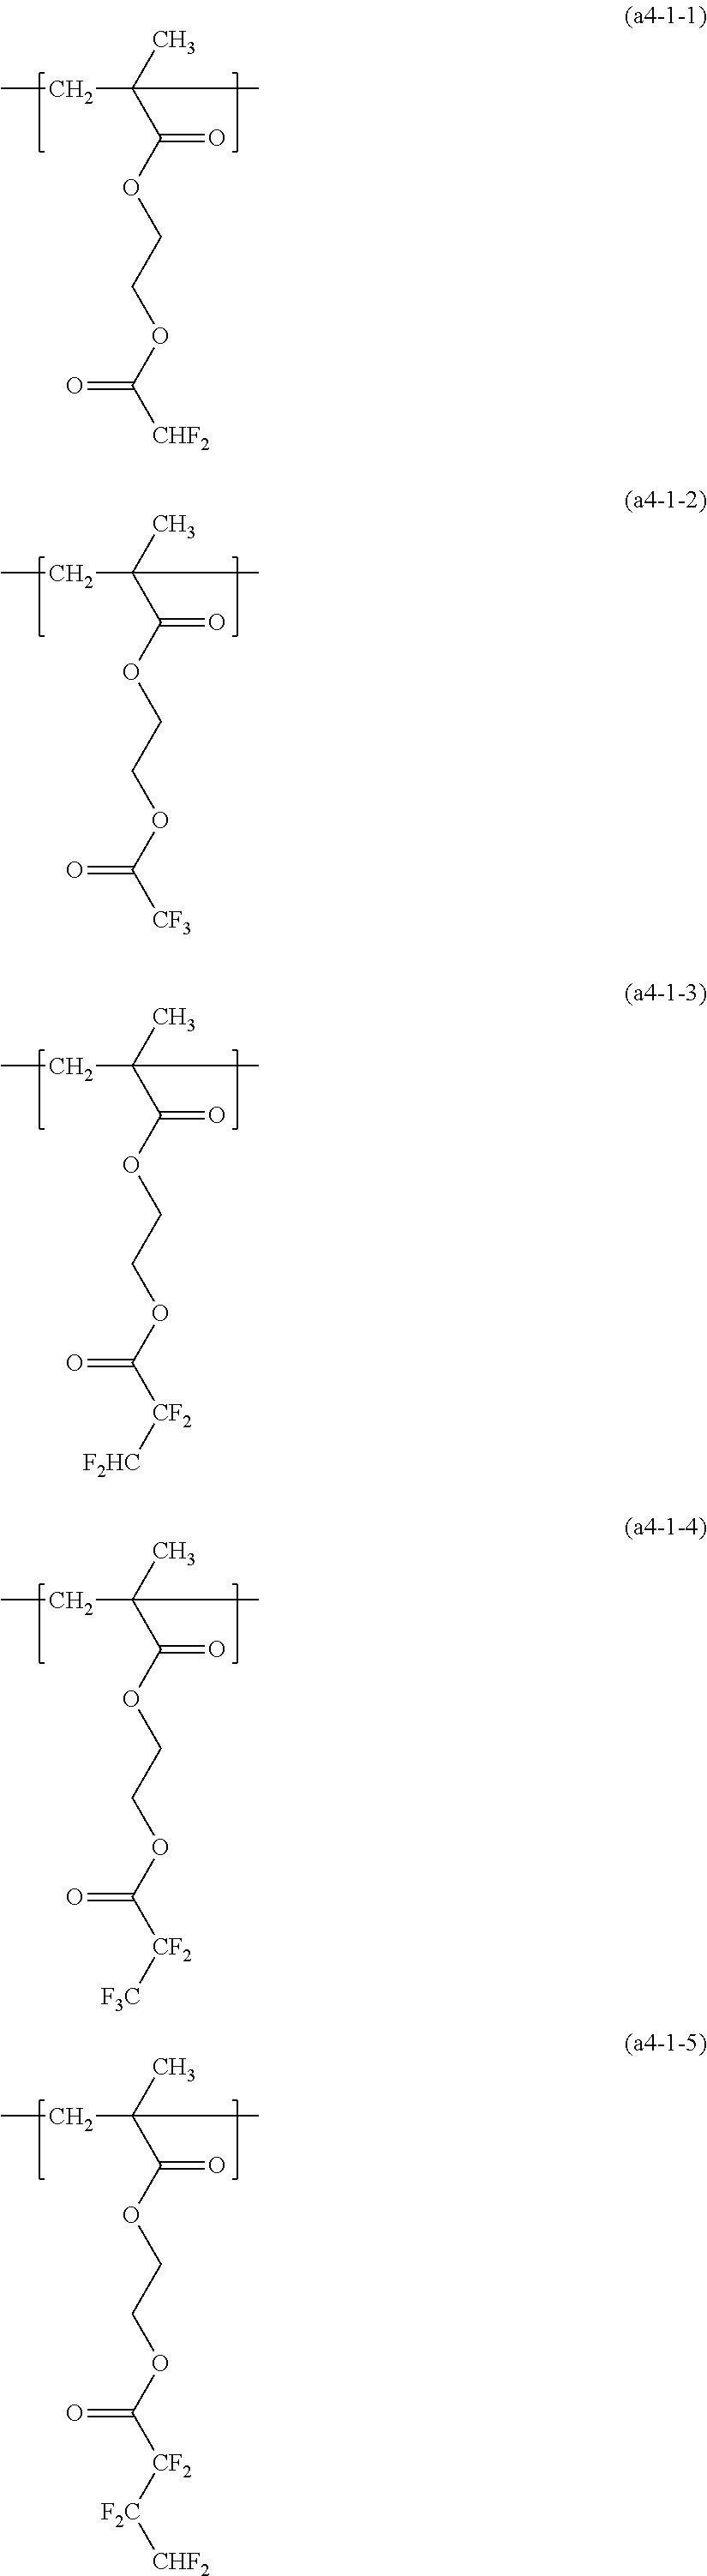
CCC(C)(C(OCCOC([CHF2])=O)=O)C.CCC(C)(C(OCCOC([CF3])=O)=O)C.CCC(C)(C(OCCOC([CF2][F2HC])=O)=O)C.CCC(C)(C(OCCOC([CF2][F3C])=O)=O)C.CCC(C)(C(OCCOC([CF2][F2C][CHF2])=O)=O)C
